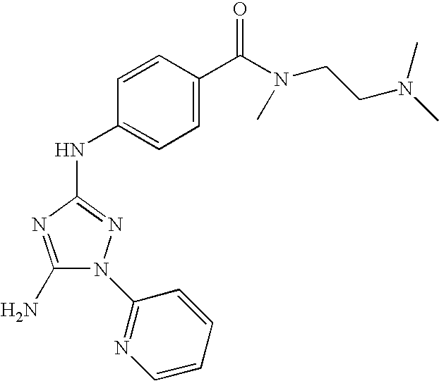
C1(N)=NC(NC2=CC=C(C(N(CCN(C)C)C)=O)C=C2)=NN1C1=NC=CC=C1
